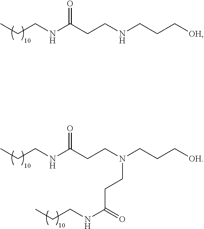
CCCNC(CCNCCC[OH])=O.CCCNC(CCN(CCC[OH])CCC(NCCC)=O)=O
